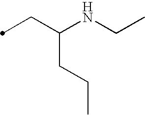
C(C(NCC)CCC)C
